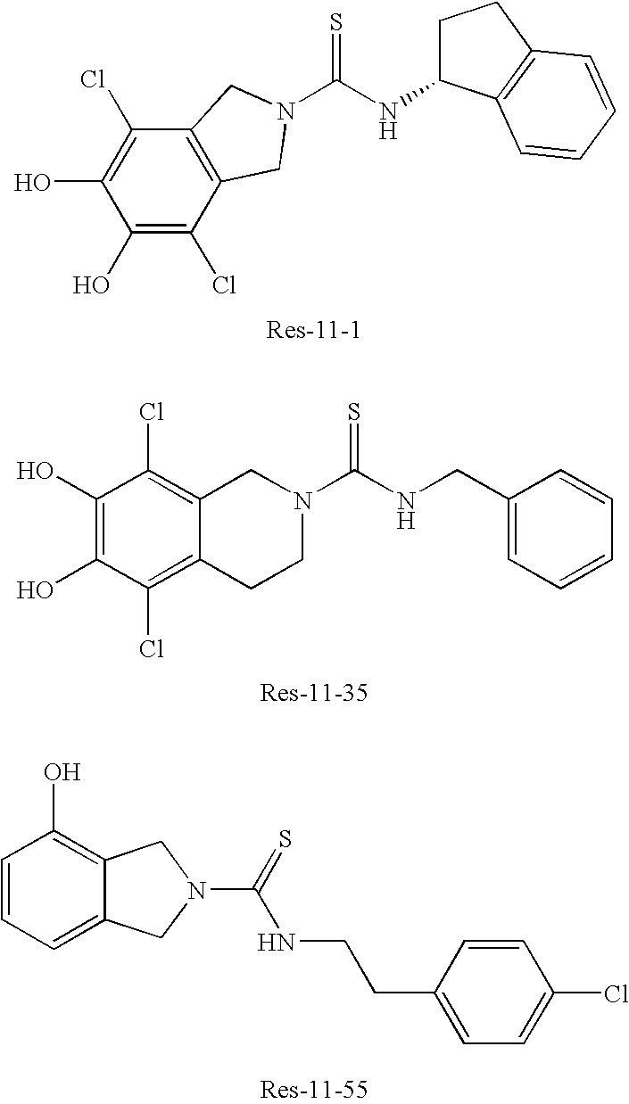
C(NC1CCC2=C1C=CC=C2)(=S)N1CC2=C(C(Cl)=C(O)C(O)=C2Cl)C1.C1(O)=C(O)C(Cl)=C2C(=C1Cl)CN(C(NCC1=CC=CC=C1)=S)CC2.C1=CC=C2C(=C1O)CN(C(=S)NCCC1=CC=C(Cl)C=C1)C2
